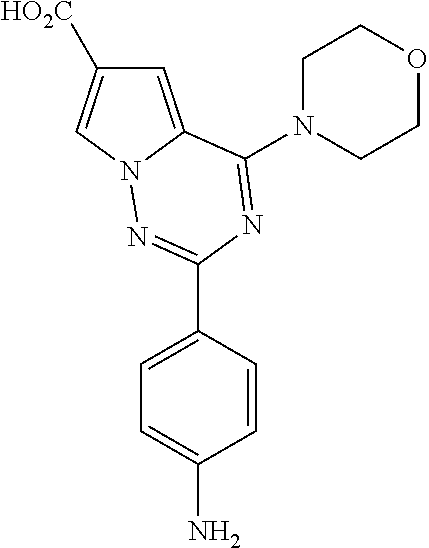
C1=C2N(C=C1[HO2C])N=C(C1=CC=C(N)C=C1)N=C2N1CCOCC1
